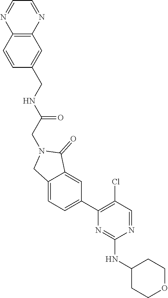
N1=CC(Cl)=C(C2=CC=C3C(=C2)C(=O)N(CC(=O)NCC2=CC4=C(C=C2)N=CC=N4)C3)N=C1NC1CCOCC1
